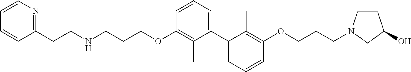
C1=CC=C(C2=CC=CC(OCCCN3CCC(O)C3)=C2C)C(C)=C1OCCCNCCC1=NC=CC=C1
